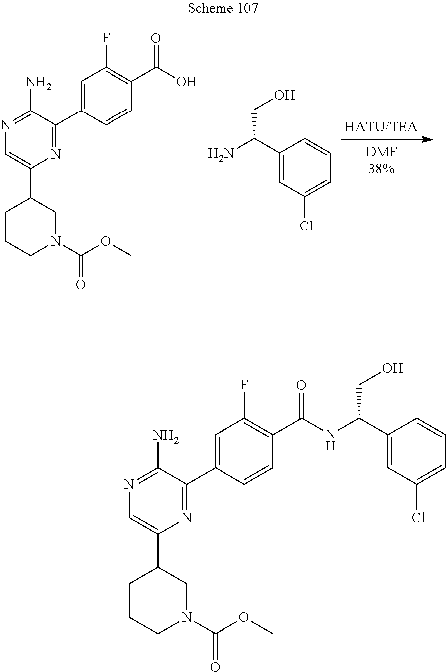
N1=C(N)C(C2=CC(F)=C(C(NC(C3=CC(Cl)=CC=C3)CO)=O)C=C2)=NC(C2CCCN(C(OC)=O)C2)=C1.N1=C(N)C(C2=CC(F)=C(C(O)=O)C=C2)=NC(C2CCCN(C(OC)=O)C2)=C1.C1(C(N)CO)=CC(Cl)=CC=C1
